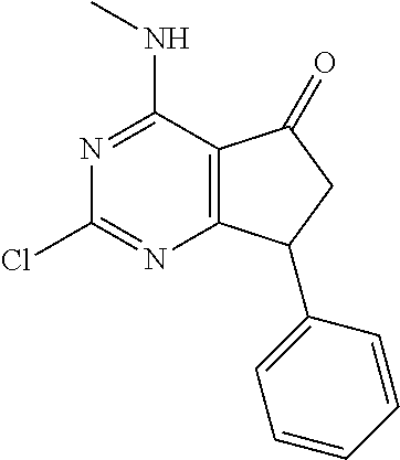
N1=C(NC)C2=C(N=C1Cl)C(C1=CC=CC=C1)CC2=O
